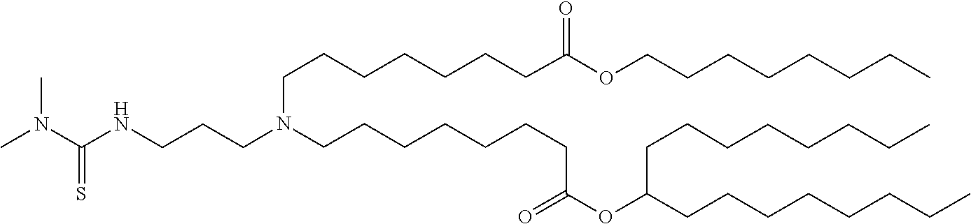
C(CCC)CCCCOC(CCCCCCCN(CCCCCCCC(=O)OC(CCCCCCCC)CCCCCCCC)CCCNC(N(C)C)=S)=O
